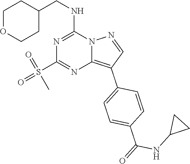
C1(CNC2=NC(S(=O)(=O)C)=NC3=C(C4=CC=C(C(=O)NC5CC5)C=C4)C=NN23)CCOCC1
